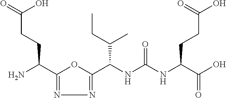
C1(C(N)CCC(O)=O)=NN=C(C(NC(NC(C(O)=O)CCC(O)=O)=O)C(CC)C)O1
